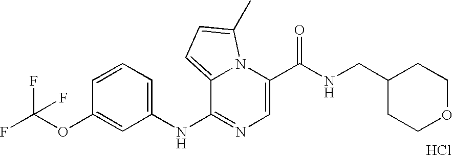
C1=C(C(NCC2CCOCC2)=O)N2C(=CC=C2C)C(NC2=CC=CC(OC(F)(F)F)=C2)=N1.Cl
